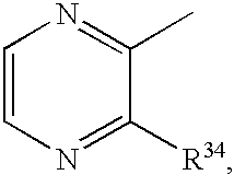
C1=CN=C([R34])C(C)=N1
